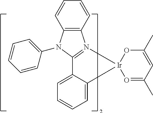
O1=C(C)C=C(C)O[Ir]12C1=CC=CC=C1C1=N2C2=C(N1C1=CC=CC=C1)C=CC=C2
